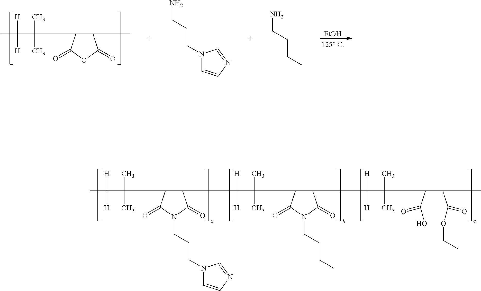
C1(CC(C(C2C(CC(C(C(C(C)C(=O)OCC)C(=O)O)(C)C)([H])[H])C(=O)N(CCCC)C2=O)(C)C)([H])[H])C(C(C(C)([H])[H])(C)C)C(=O)N(CCCN2C=CN=C2)C1=O.C1(C)C(C(C(C)([H])[H])(C)C)C(=O)OC1=O.[EtOH].N1(CCCN)C=CN=C1.CCCCN
